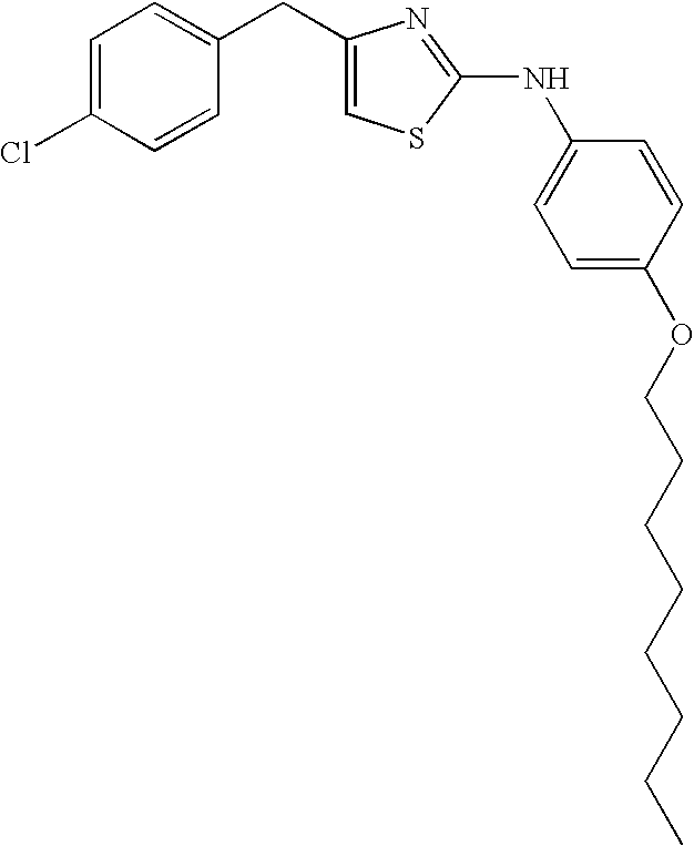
C1(CC2=CC=C(Cl)C=C2)=CSC(NC2=CC=C(OCCCCCCCC)C=C2)=N1
